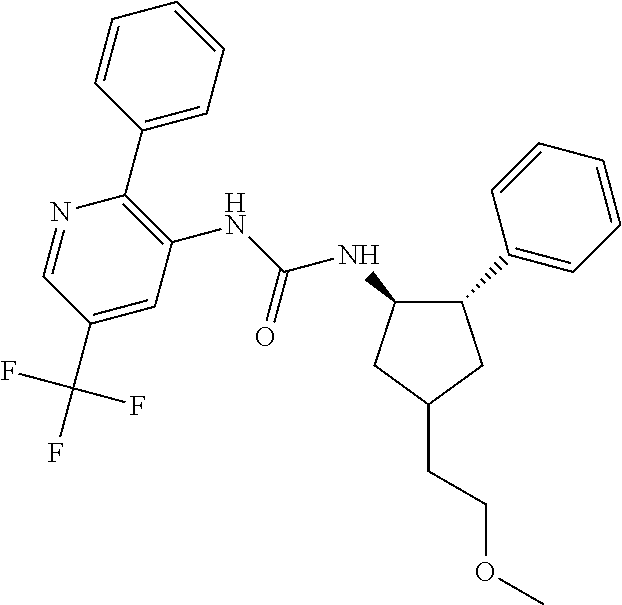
C1(NC(NC2=C(C3=CC=CC=C3)N=CC(C(F)(F)F)=C2)=O)C(C2=CC=CC=C2)CC(CCOC)C1
